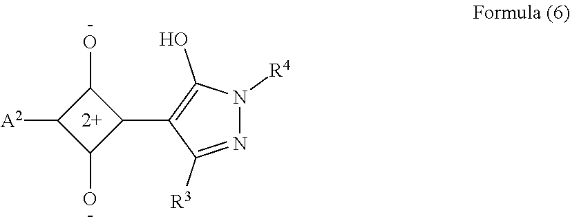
OC1C([A2])C(O)C1C1=C(O)N([R4])N=C1[R3].[-].[-]
